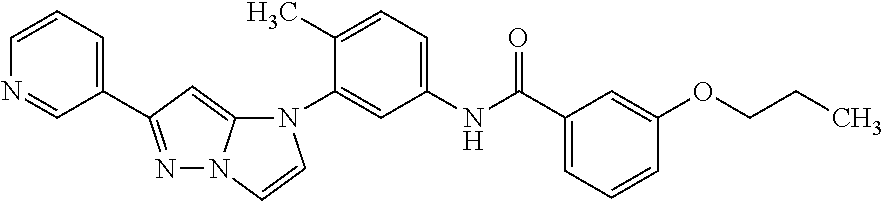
C1(C2=NN3C(=C2)N(C2=CC(NC(C4=CC=CC(OCCC)=C4)=O)=CC=C2C)C=C3)=CC=CN=C1
